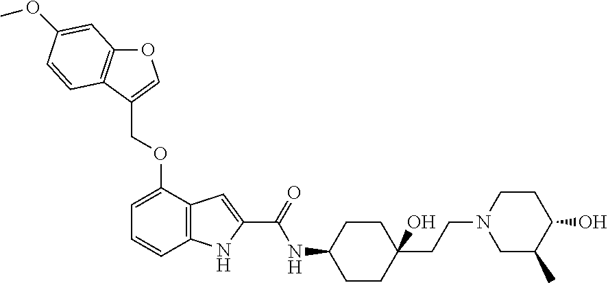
O1C2=C(C(COC3=CC=CC4=C3C=C(C(=O)NC3CCC(CCN5CC(C)C(O)CC5)(O)CC3)N4)=C1)C=CC(OC)=C2
